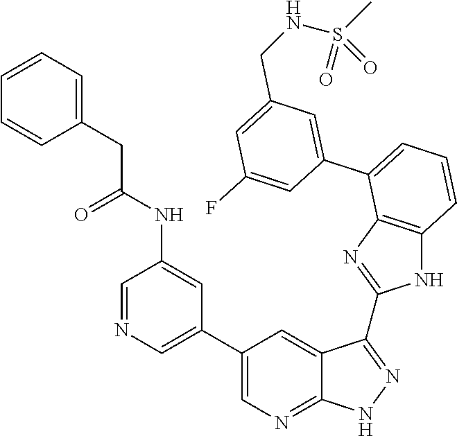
C1=C(C2=CC=CC3=C2N=C(C2=NNC4=NC=C(C5=CN=CC(NC(CC6=CC=CC=C6)=O)=C5)C=C42)N3)C=C(F)C=C1CNS(=O)(C)=O
